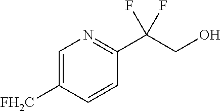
C(C(C1=NC=C([FH2C])C=C1)(F)F)O
